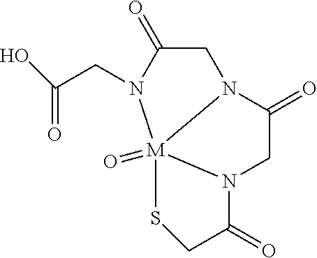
N1(CC(O)=O)C(=O)CN2C(=O)CN3C(=O)CS[M]123=O
